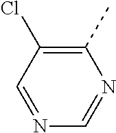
C1(C)=C(Cl)C=NC=N1
